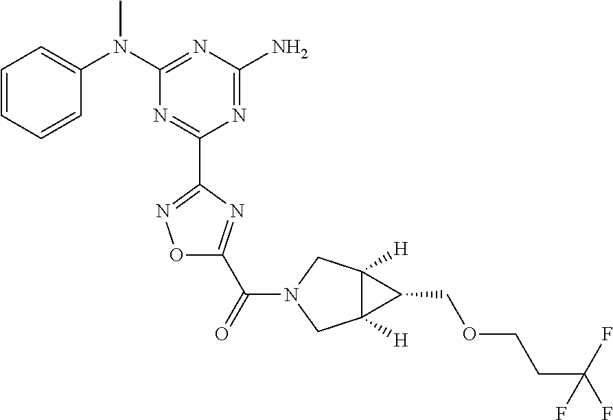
C1=CC=CC(N(C2=NC(N)=NC(C3=NOC(C(=O)N4CC5([H])C([H])(C4)C5COCCC(F)(F)F)=N3)=N2)C)=C1
